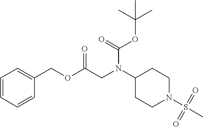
C1=CC=CC(COC(CN(C2CCN(S(C)(=O)=O)CC2)C(OC(C)(C)C)=O)=O)=C1
